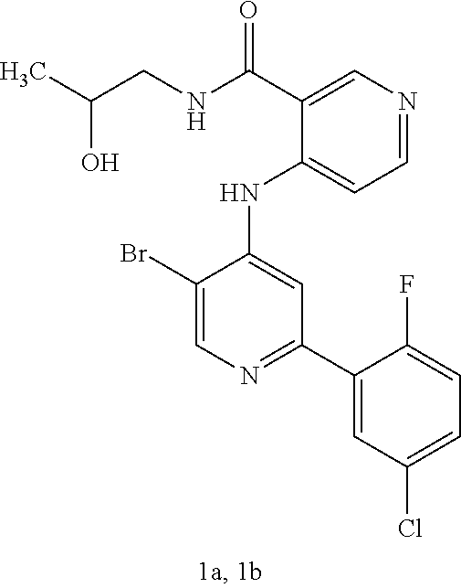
C1(NC2=CC(C3=CC(Cl)=CC=C3F)=NC=C2Br)=CC=NC=C1C(NCC(C)O)=O
